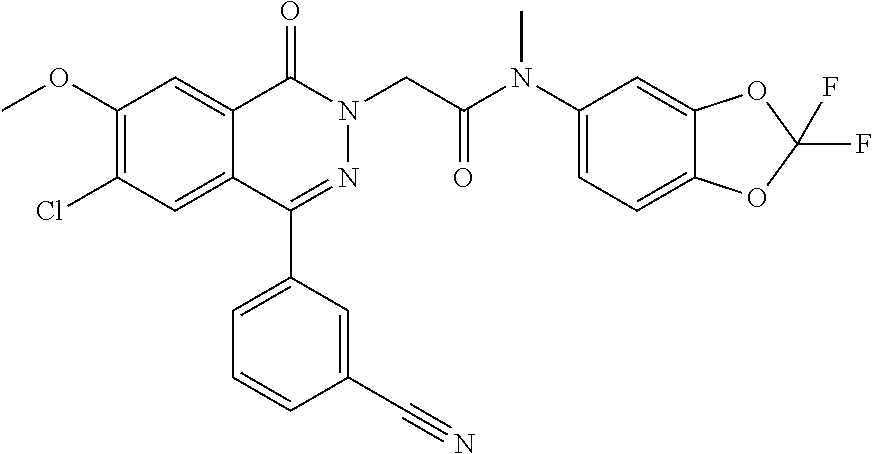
C12=CC(OC)=C(Cl)C=C1C(C1=CC=CC(C#N)=C1)=NN(CC(=O)N(C1=CC=C3C(=C1)OC(F)(F)O3)C)C2=O
